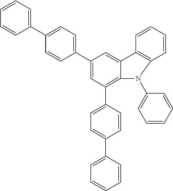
C1(C2=CC=CC=C2)=CC=C(C2=CC(C3=CC=C(C4=CC=CC=C4)C=C3)=C3C(=C2)C2=C(C=CC=C2)N3C2=CC=CC=C2)C=C1
